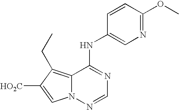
C12=C(CC)C([HO2C])=CN1N=CN=C2NC1=CN=C(OC)C=C1
